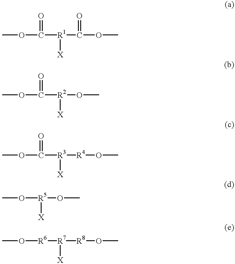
COC([R1](C(OC)=O)[X])=O.COC([R2](OC)[X])=O.COC([R3]([R4]OC)[X])=O.O([R5](OC)[X])C.CO[R6][R7]([R8]OC)[X]
